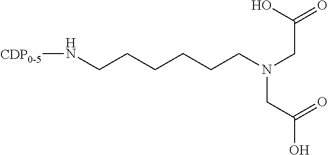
C(N(CC(O)=O)CC(O)=O)CCCCCN[CDP0-5]
